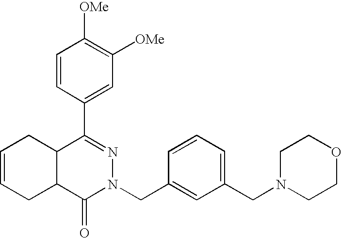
C1=CC(C2=NN(CC3=CC(CN4CCOCC4)=CC=C3)C(=O)C3C2CC=CC3)=CC([OMe])=C1[OMe]
